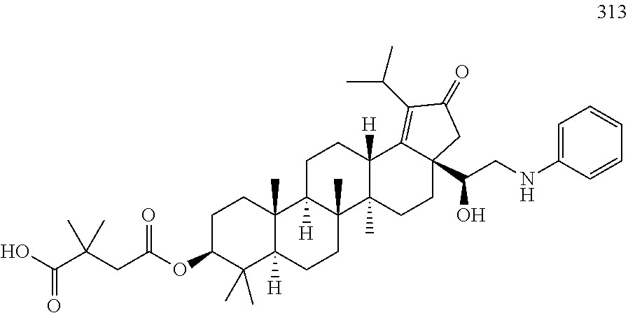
C1C(OC(CC(C(O)=O)(C)C)=O)C(C)(C)C2([H])C(C)(C1)C1([H])C(C)(CC2)C2(C)C([H])(CC1)C1=C(C(C)C)C(=O)CC1(C(CNC1=CC=CC=C1)O)CC2
